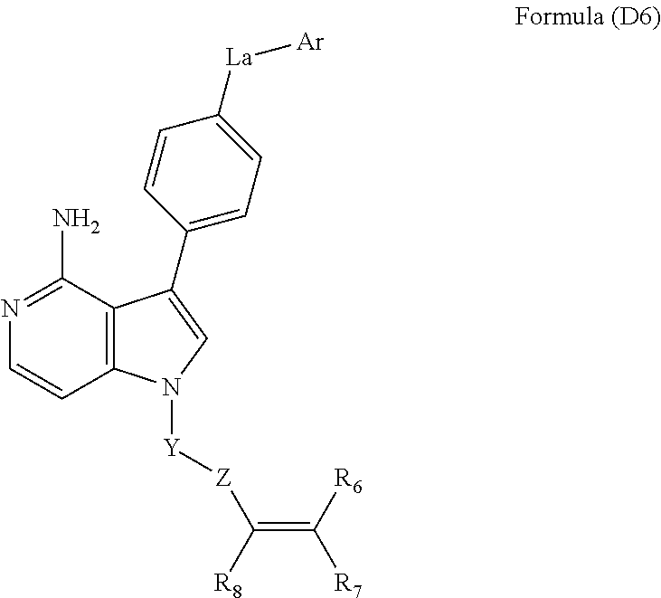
C12=C(C(N)=NC=C1)C(C1=CC=C([La][Ar])C=C1)=CN2[Y][Z]C([R8])=C([R7])[R6]
